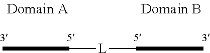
C(C[L]CCC)C
